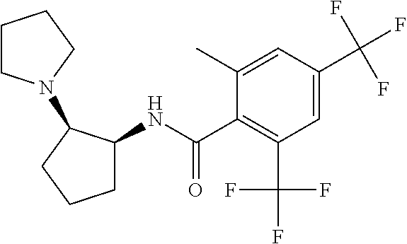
C1=C(C(F)(F)F)C=C(C)C(C(NC2CCCC2N2CCCC2)=O)=C1C(F)(F)F
